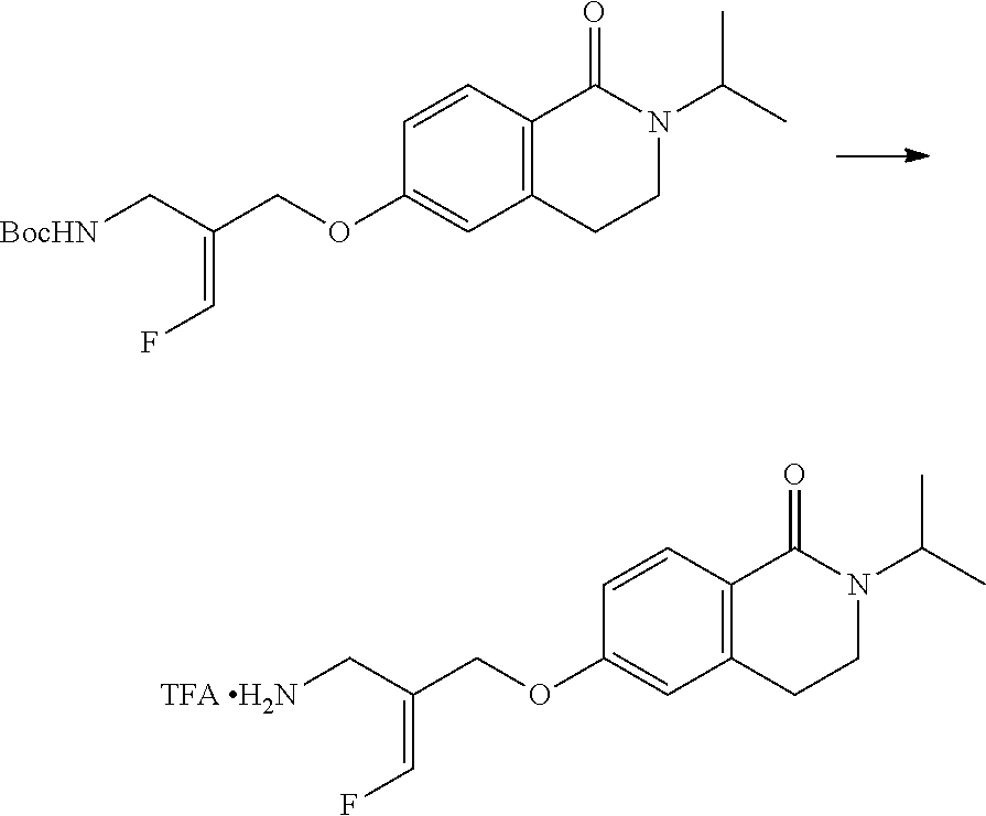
C12=C(C=CC(OCC(C[BocHN])=CF)=C1)C(=O)N(C(C)C)CC2.C12=C(C=CC(OCC(C[TFA H2N])=CF)=C1)C(=O)N(C(C)C)CC2
